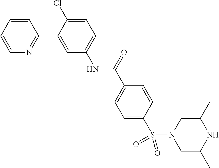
C1=CC=CN=C1C1=CC(NC(C2=CC=C(S(N3CC(C)NC(C)C3)(=O)=O)C=C2)=O)=CC=C1Cl
